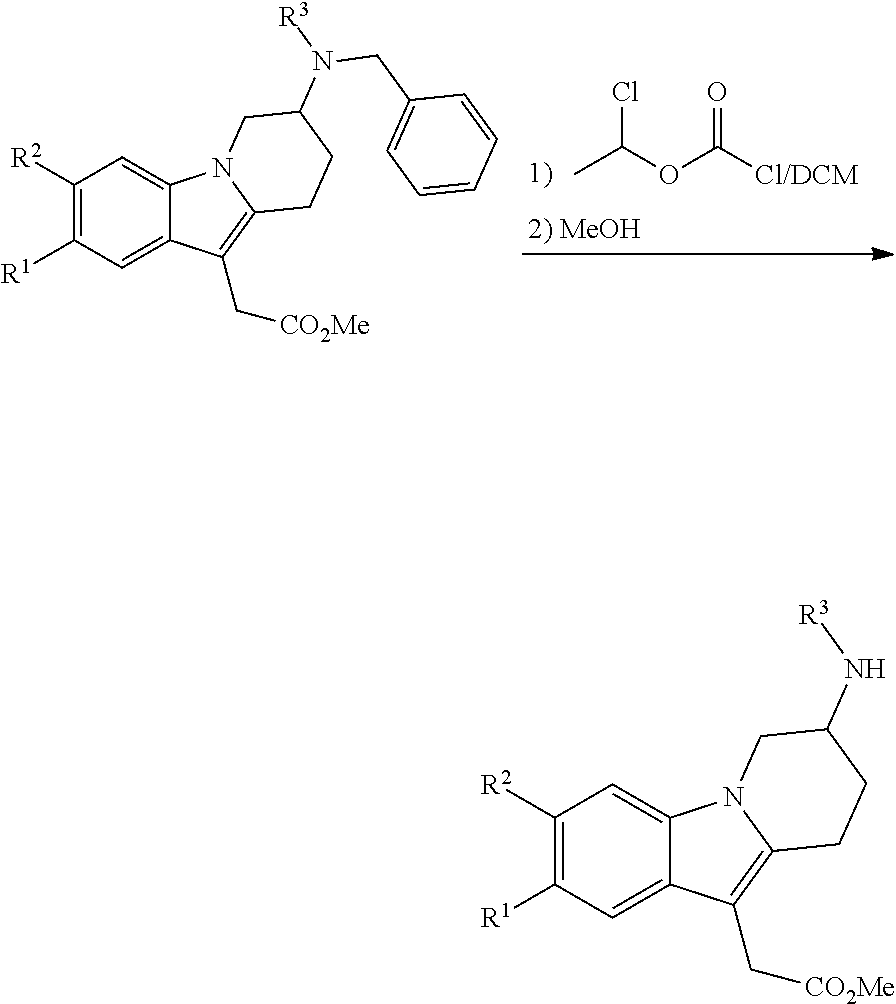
C1([R2])=C([R1])C=C2C(=C1)N1C(=C2C[CO2Me])CCC(N(CC2=CC=CC=C2)[R3])C1.CC(OC([Cl/DCM])=O)Cl.C1([R2])=C([R1])C=C2C(=C1)N1C(=C2C[CO2Me])CCC(N[R3])C1
